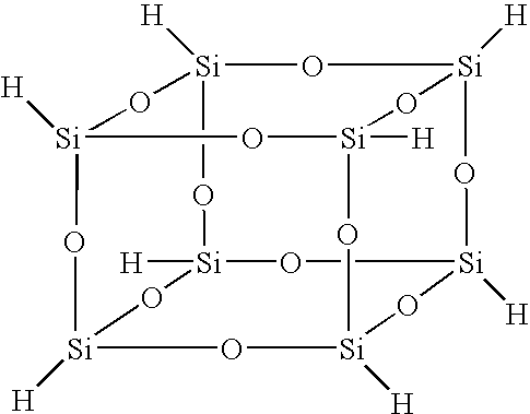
[Si]12([H])O[Si]3([H])O[Si]4([H])O[Si]([H])(O1)O[Si]1([H])O[Si]([H])(O4)O[Si]([H])(O[Si]([H])(O1)O2)O3
